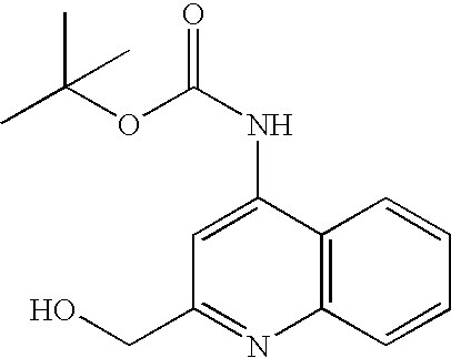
C12=C(C=CC=C1)N=C(CO)C=C2NC(OC(C)(C)C)=O
